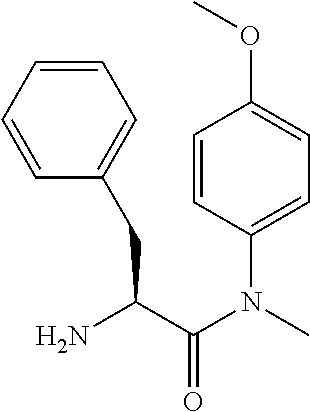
NC(C(N(C1=CC=C(OC)C=C1)C)=O)CC1=CC=CC=C1
